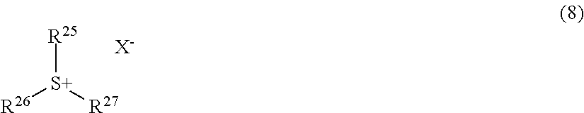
[R26][S+]([R27])[R25].[X-]
